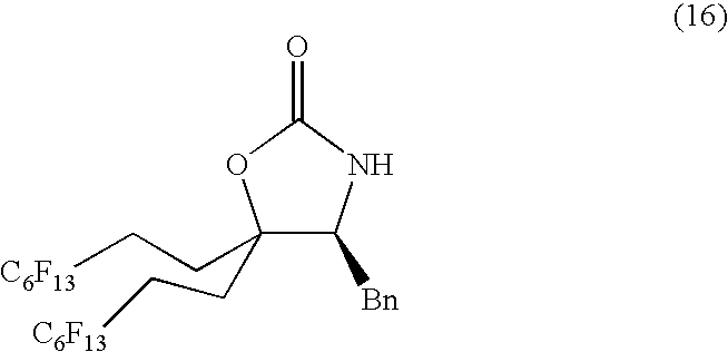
C1([Bn])NC(=O)OC1(CC[C6F13])CC[C6F13]
